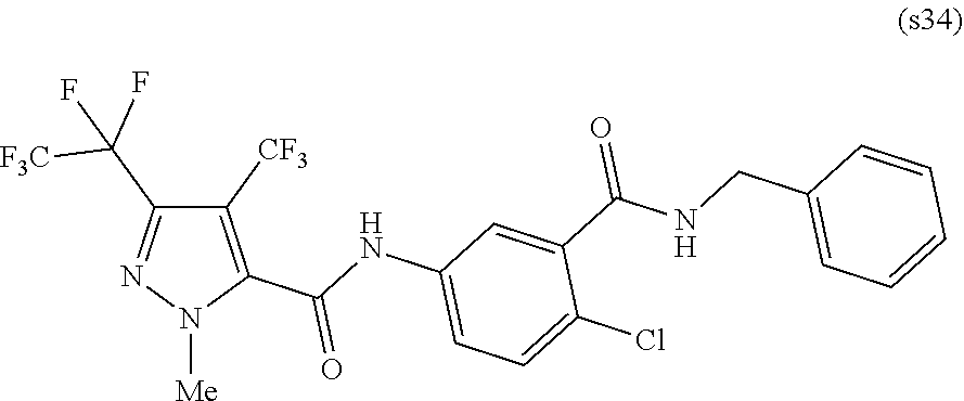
C1([CF3])=C(C(NC2=CC=C(Cl)C(C(NCC3=CC=CC=C3)=O)=C2)=O)N([Me])N=C1C(F)([F3C])F
